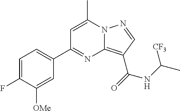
C1=C(C)N2C(=C(C(=O)NC(C)[CF3])C=N2)N=C1C1=CC=C(F)C([OMe])=C1
